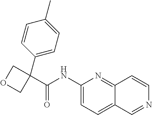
C1(NC(=O)C2(C3=CC=C(C)C=C3)COC2)=CC=C2C(=N1)C=CN=C2
